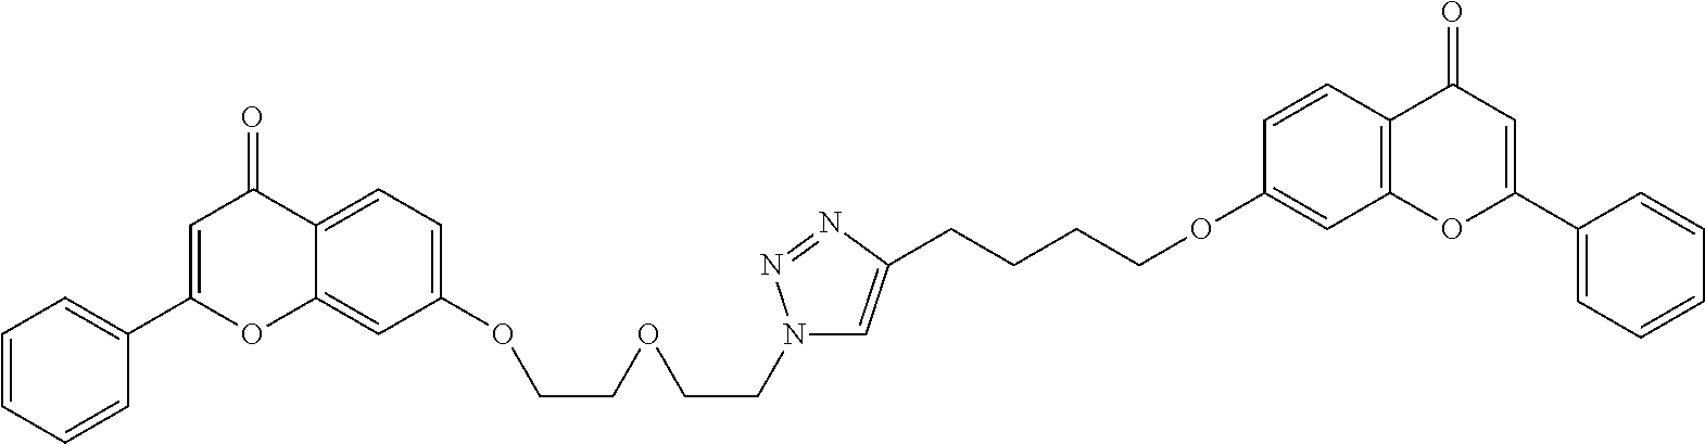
C12=CC=C(OCCOCCN3C=C(CCCCOC4=CC5=C(C=C4)C(=O)C=C(C4=CC=CC=C4)O5)N=N3)C=C1OC(C1=CC=CC=C1)=CC2=O
